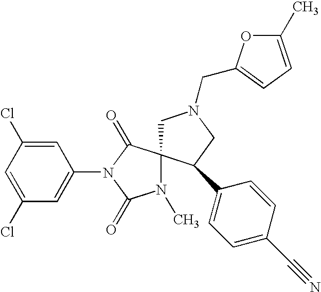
C1(Cl)=CC(Cl)=CC(N2C(=O)N(C)C3(C2=O)CN(CC2=CC=C(C)O2)CC3C2=CC=C(C#N)C=C2)=C1
